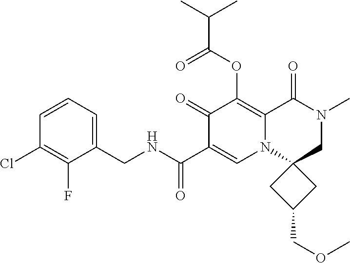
C1=CC=C(CNC(C2=CN3C(=C(OC(C(C)C)=O)C2=O)C(=O)N(C)CC32CC(COC)C2)=O)C(F)=C1Cl
